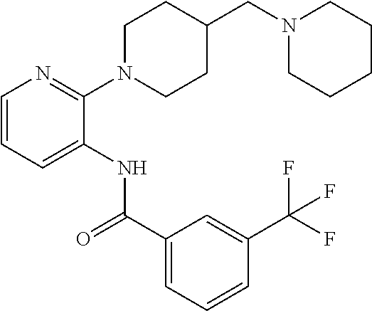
C1(N2CCC(CN3CCCCC3)CC2)=NC=CC=C1NC(C1=CC=CC(C(F)(F)F)=C1)=O
